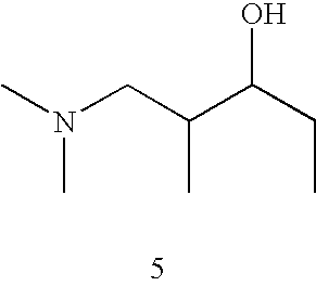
CN(C)CC(C(CC)O)C
